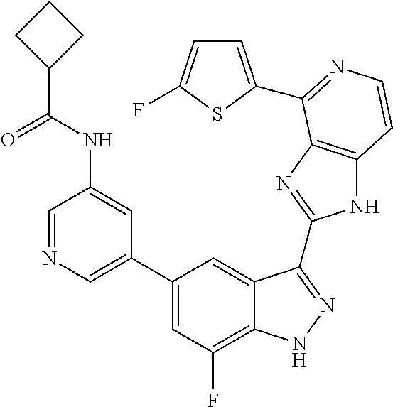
C1=C(C2=CC(F)=C3C(=C2)C(C2=NC4=C(N2)C=CN=C4C2=CC=C(F)S2)=NN3)C=C(NC(C2CCC2)=O)C=N1
